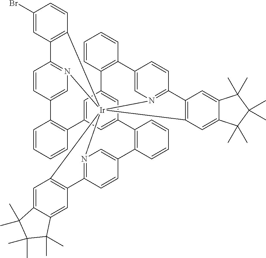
N12=C3C=CC(=C1)C1=C(C=CC=C1)C1=CC4=CC(=C1)C1=C(C=CC=C1)C1=CN5=C(C=C1)C1=C([Ir]256(N2=C(C=CC(=C2)C2=C4C=CC=C2)C2=C6C=CC(Br)=C2)C2=C3C=C3C(=C2)C(C)(C)C(C)(C)C3(C)C)C=C2C(=C1)C(C)(C)C(C)(C)C2(C)C
